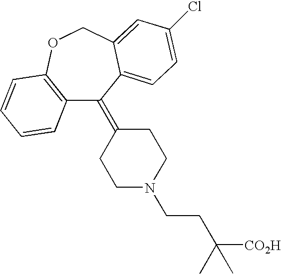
C12=C(OCC3=CC(Cl)=CC=C3C1=C1CCN(CCC([CO2H])(C)C)CC1)C=CC=C2
